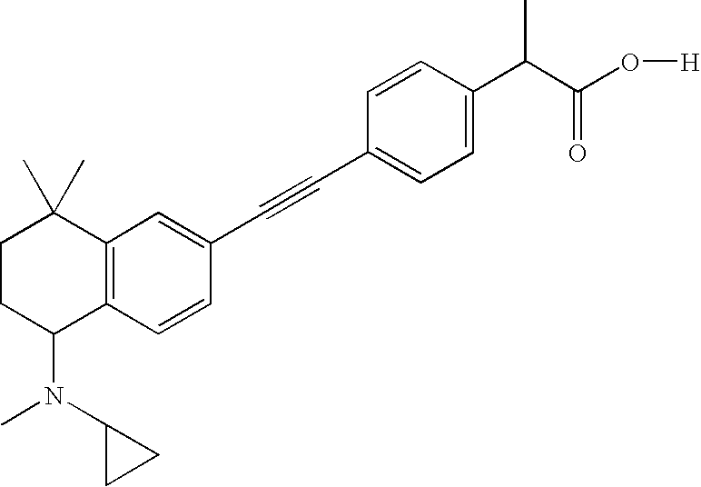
C1=C(C(C(O[H])=O)C)C=CC(C#CC2=CC3=C(C=C2)C(N(C2CC2)C)CCC3(C)C)=C1
